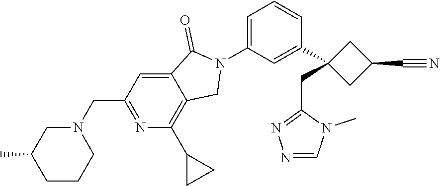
C1(CN2CC(C)CCC2)=NC(C2CC2)=C2C(=C1)C(=O)N(C1=CC=CC(C3(CC4=NN=CN4C)CC(C#N)C3)=C1)C2
